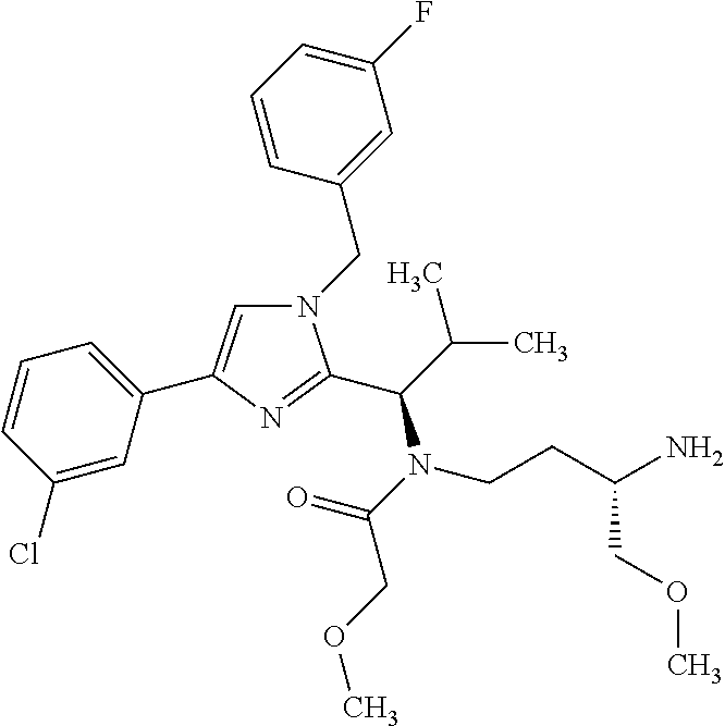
N1(CC2=CC(F)=CC=C2)C=C(C2=CC=CC(Cl)=C2)N=C1C(C(C)C)N(CCC(N)COC)C(=O)COC
